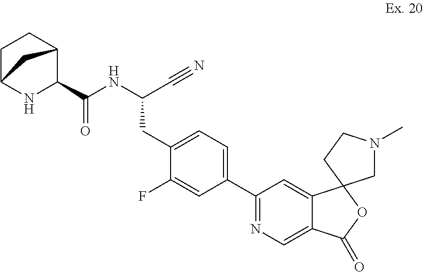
N(C(C#N)CC1=CC=C(C2=NC=C3C(=C2)C2(OC3=O)CN(C)CC2)C=C1F)C(C1C2CCC(N1)C2)=O
